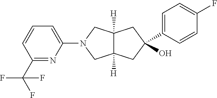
C12([H])C([H])(CC(O)(C3=CC=C(F)C=C3)C1)CN(C1=CC=CC(C(F)(F)F)=N1)C2
